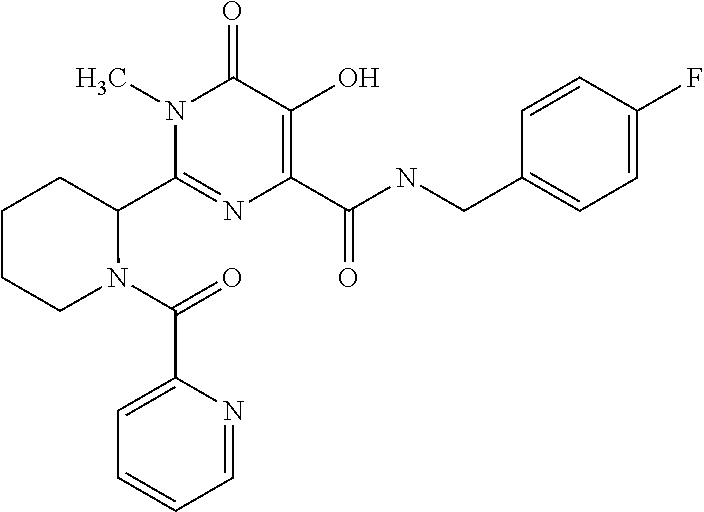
C1(C2N(C(=O)C3=CC=CC=N3)CCCC2)=NC(C(NCC2=CC=C(F)C=C2)=O)=C(O)C(=O)N1C
